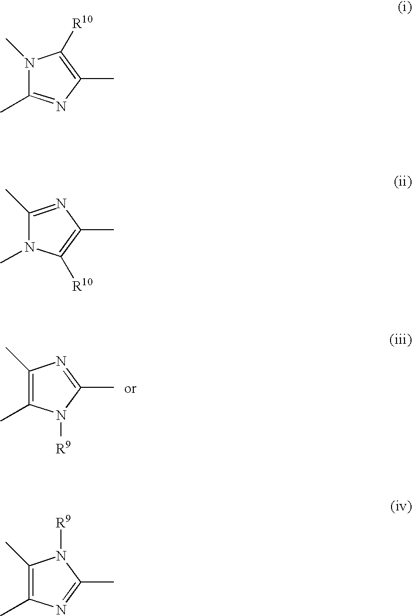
C1(C)=C(C)N([R9])C(C)=N1.N1(C)C(C)=NC(C)=C1[R10].C1(C)=NC(C)=C([R10])N1C.C1(C)=C(C)N=C(C)N1[R9]
